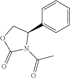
C1=CC(C2COC(=O)N2C(C)=O)=CC=C1
